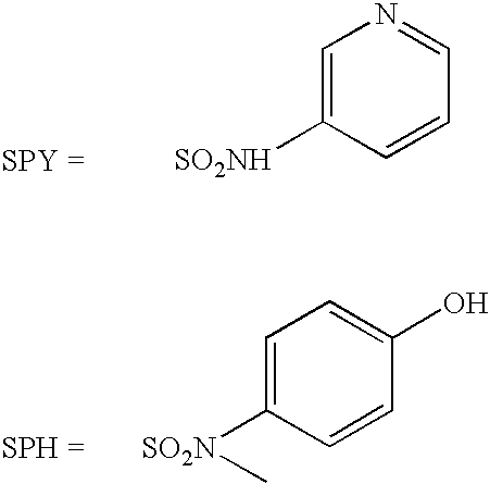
C1=C([SO2NH])C=CC=N1.C1=C([SO2N]C)C=CC(O)=C1
